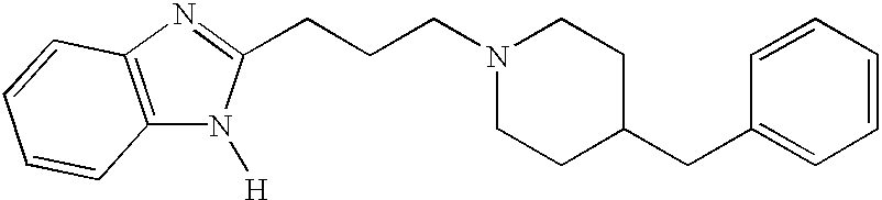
N1=C(CCCN2CCC(CC3=CC=CC=C3)CC2)N([H])C2=C1C=CC=C2
